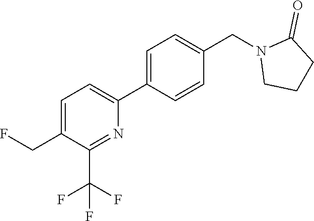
C1=C(CF)C(C(F)(F)F)=NC(C2=CC=C(CN3CCCC3=O)C=C2)=C1
